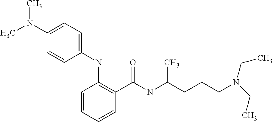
C1(N(C)C)=CC=C(NC2=C(C(NC(CCCN(CC)CC)C)=O)C=CC=C2)C=C1
